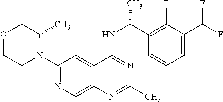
N1(C2=NC=C3C(=C2)C(NC(C2=C(F)C(C(F)F)=CC=C2)C)=NC(C)=N3)C(C)COCC1
